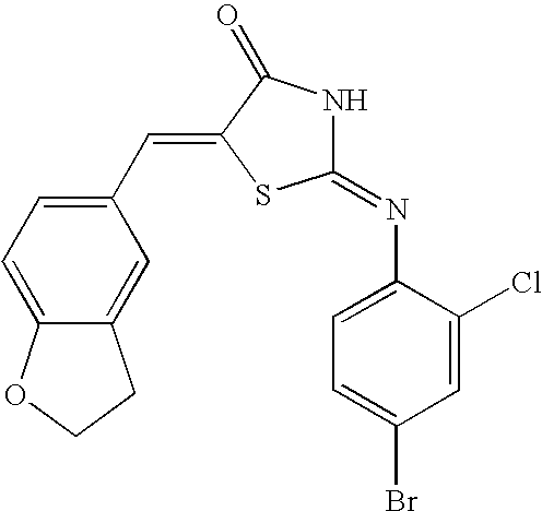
C1=C(Cl)C(N=C2NC(=O)C(=CC3=CC=C4C(=C3)CCO4)S2)=CC=C1Br
